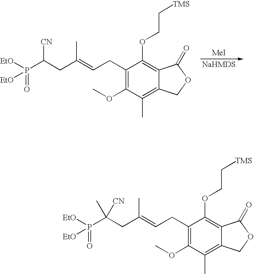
C1(CC=C(CC(P([EtO])(=O)[EtO])[CN])C)=C(OC)C(C)=C2C(=C1OCC[TMS])C(=O)OC2.[NaHMDS].[MeI].C1(CC=C(CC(P([EtO])(=O)[EtO])([CN])C)C)=C(OC)C(C)=C2C(=C1OCC[TMS])C(=O)OC2
